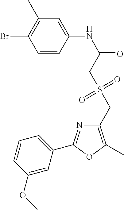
C1=CC(NC(=O)CS(CC2=C(C)OC(C3=CC=CC(OC)=C3)=N2)(=O)=O)=CC(C)=C1Br
